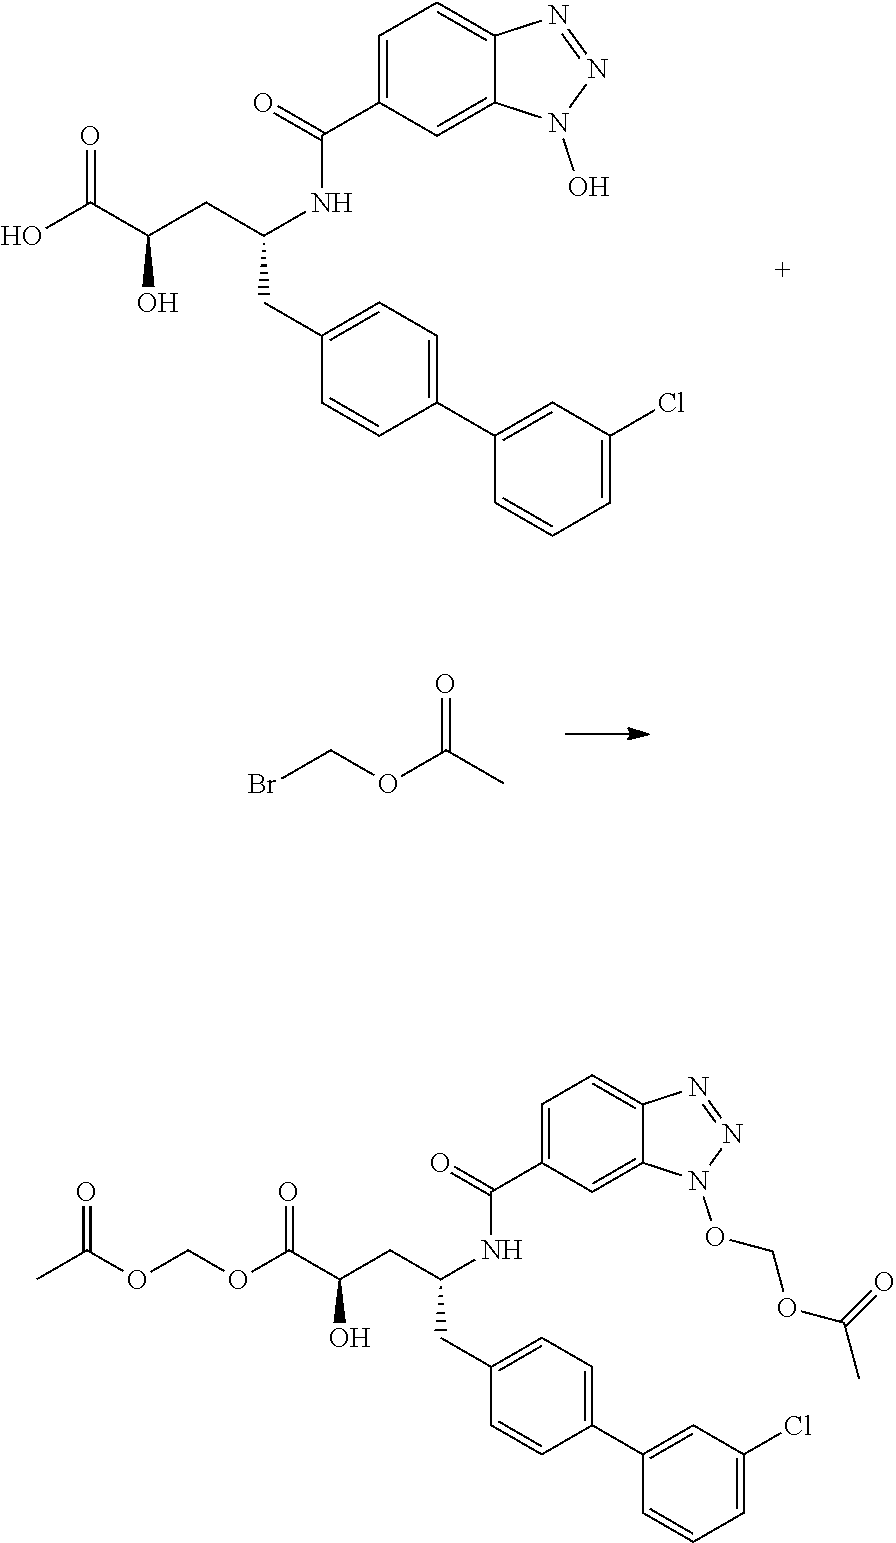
OC(C(O)CC(CC1=CC=C(C2=CC(Cl)=CC=C2)C=C1)NC(C1=CC=C2C(=C1)N(O)N=N2)=O)=O.BrCOC(C)=O.C(O)(CC(CC1=CC=C(C2=CC(Cl)=CC=C2)C=C1)NC(C1=CC=C2C(=C1)N(OCOC(C)=O)N=N2)=O)C(=O)OCOC(C)=O
